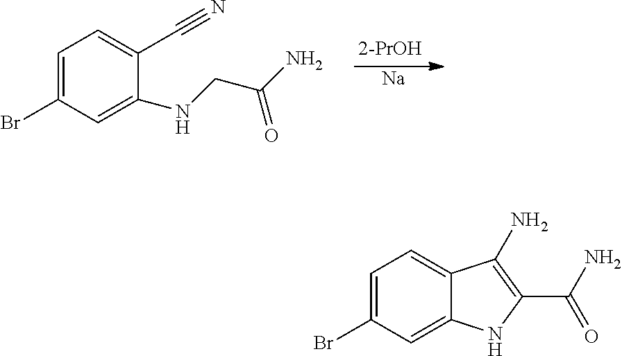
C1=C(Br)C=C(NCC(N)=O)C(C#N)=C1.[Na].C1=C(Br)C=C2C(=C1)C(N)=C(C(N)=O)N2
